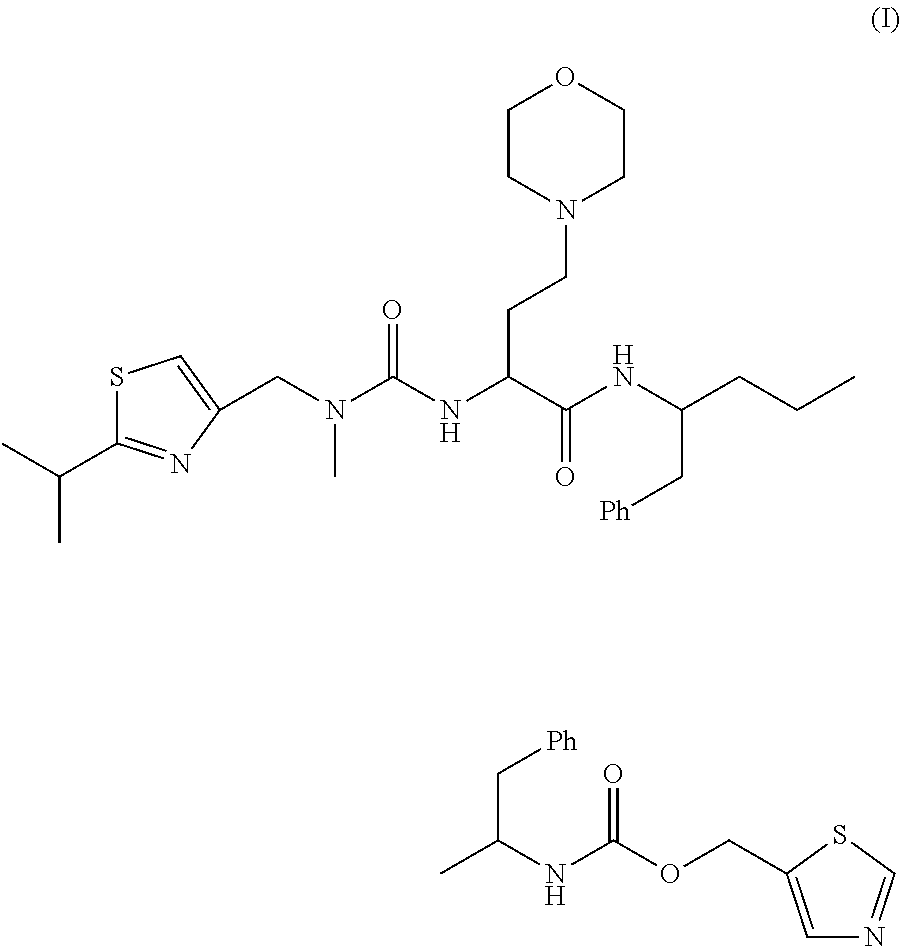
S1C(C(C)C)=NC(CN(C(NC(C(NC(CCC)C[Ph])=O)CCN2CCOCC2)=O)C)=C1.CC(NC(OCC1=CN=CS1)=O)C[Ph]
